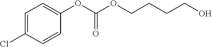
C1=CC(Cl)=CC=C1OC(OCCCCO)=O
